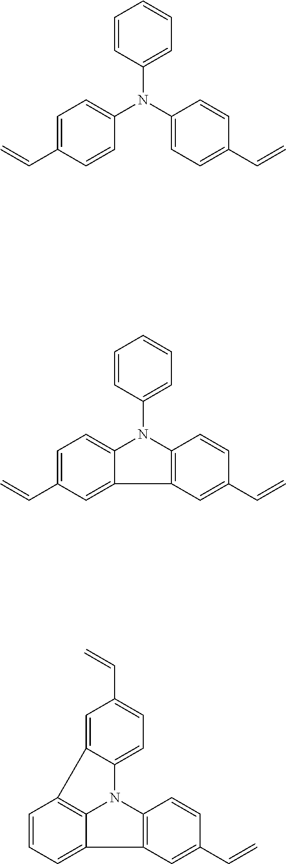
C1=C(C=C)C=CC(N(C2=CC=C(C=C)C=C2)C2=CC=CC=C2)=C1.C1=C(C=C)C=C2C(=C1)N(C1=CC=CC=C1)C1=C2C=C(C=C)C=C1.C1=CC=C2C3=C1C1=CC(C=C)=CC=C1N3C1=C2C=C(C=C)C=C1
